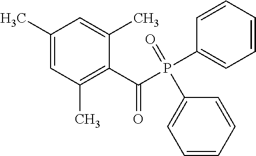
C1(C)=CC(C)=C(C(P(C2=CC=CC=C2)(=O)C2=CC=CC=C2)=O)C(C)=C1
